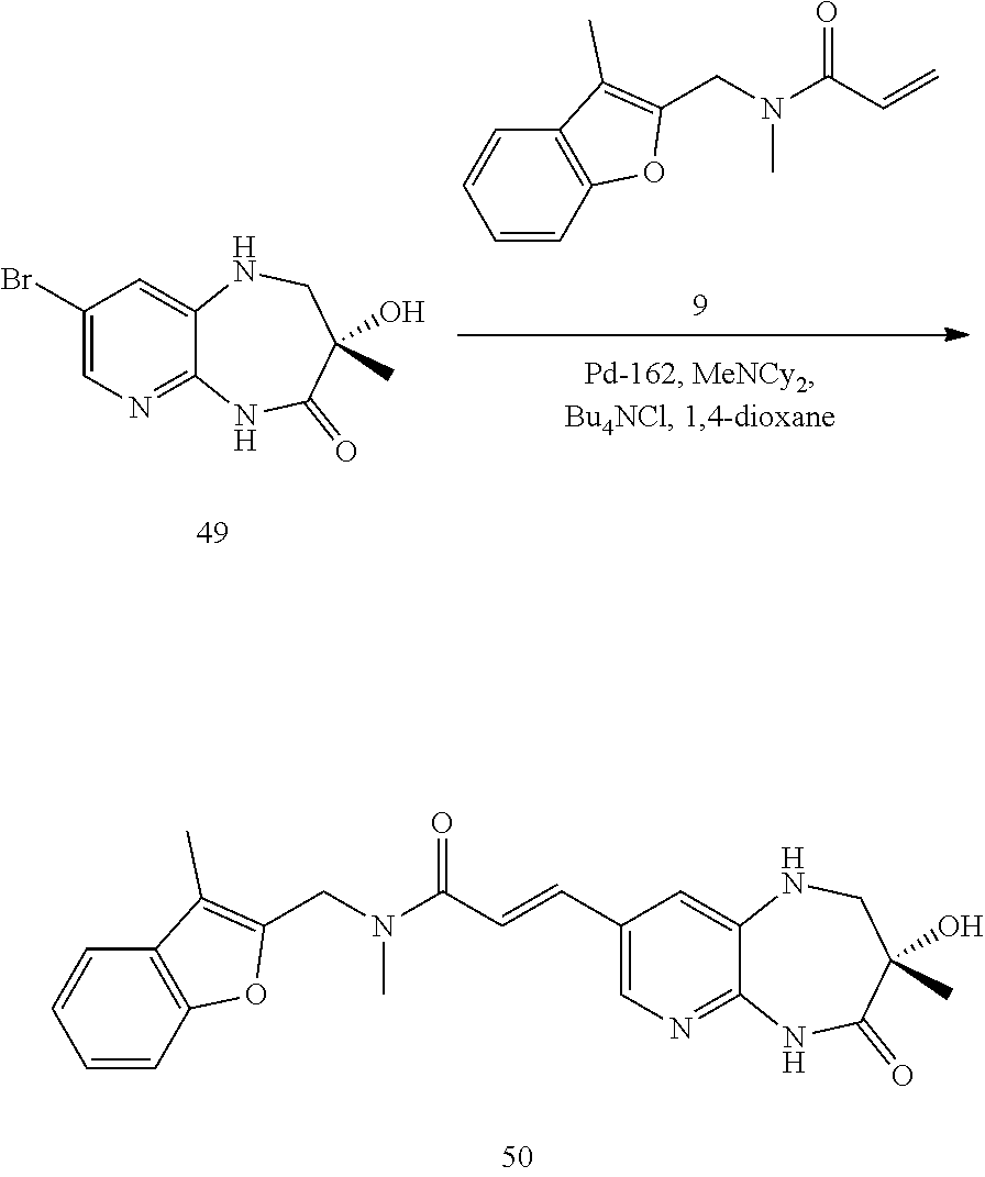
C12=NC=C(Br)C=C1NCC(C)(O)C(=O)N2.N(C)(C(C=C)=O)CC1=C(C)C2=C(O1)C=CC=C2.N(C)(C(C=CC1=CN=C2C(=C1)NCC(C)(O)C(=O)N2)=O)CC1=C(C)C2=C(O1)C=CC=C2
